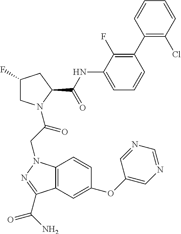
C12=C(C=C(OC3=CN=CN=C3)C=C1)C(C(N)=O)=NN2CC(=O)N1CC(F)CC1C(NC1=CC=CC(C2=C(Cl)C=CC=C2)=C1F)=O
